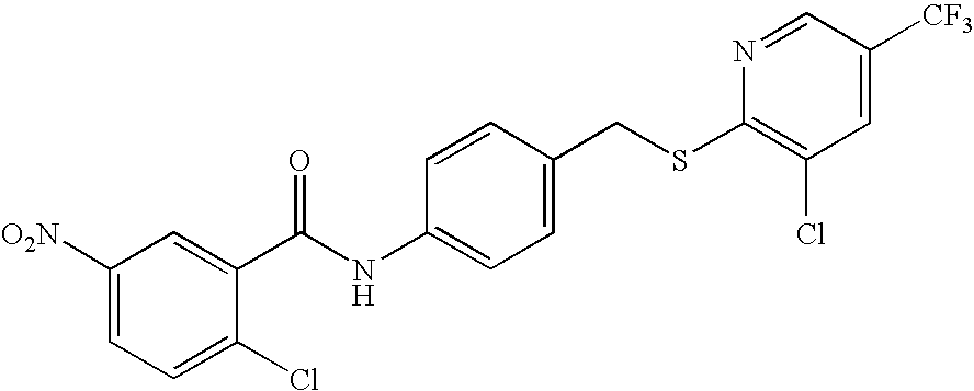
C1([O2N])=CC=C(Cl)C(C(NC2=CC=C(CSC3=C(Cl)C=C([CF3])C=N3)C=C2)=O)=C1
